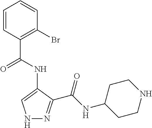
N1N=C(C(NC2CCNCC2)=O)C(NC(C2=C(Br)C=CC=C2)=O)=C1
